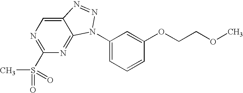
C12=CN=C(S(C)(=O)=O)N=C1N(C1=CC=CC(OCCOC)=C1)N=N2
